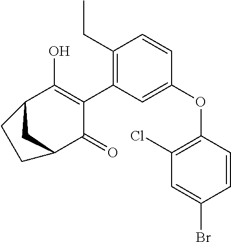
C1(CC)=C(C2=C(O)C3CC(C2=O)CC3)C=C(OC2=C(Cl)C=C(Br)C=C2)C=C1
